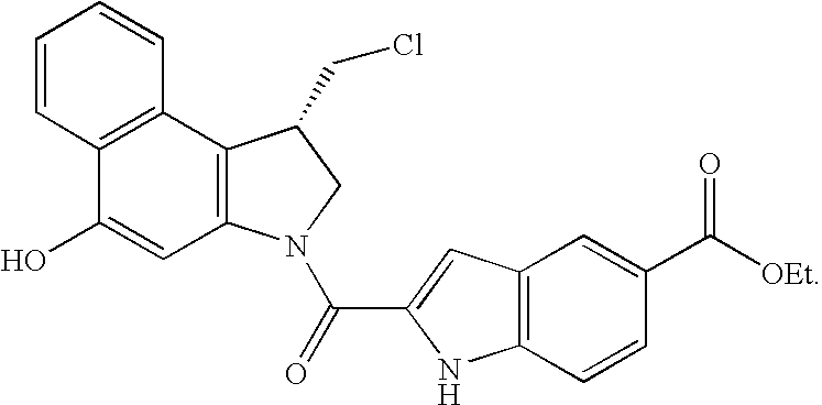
C12=C(N(C(=O)C3=CC4=C(N3)C=CC(C([OEt])=O)=C4)CC1CCl)C=C(O)C1=C2C=CC=C1
